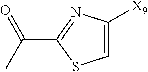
C1=C([X9])N=C(C(C)=O)S1
